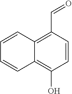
C1=CC(C=O)=C2C(=C1O)C=CC=C2
